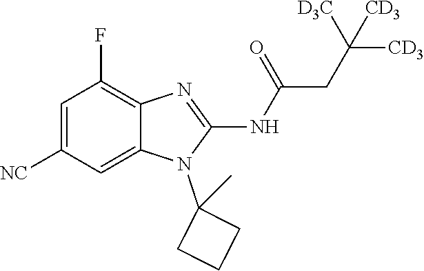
C1=C([NC])C=C2C(=C1F)N=C(NC(=O)CC([D3C])([CD3])[CD3])N2C1(C)CCC1
